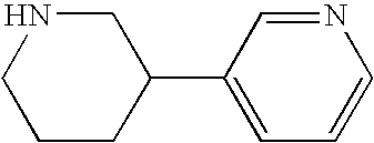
C1CC(C2=CC=CN=C2)CNC1
